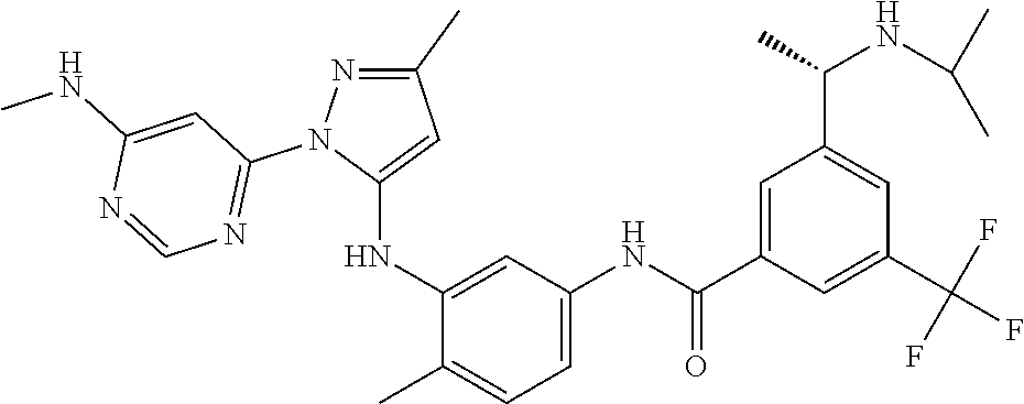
C1(C)=NN(C2=NC=NC(NC)=C2)C(NC2=CC(NC(C3=CC(C(NC(C)C)C)=CC(C(F)(F)F)=C3)=O)=CC=C2C)=C1
